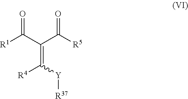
[R1]C(C(C([R5])=O)=C([Y][R37])[R4])=O
